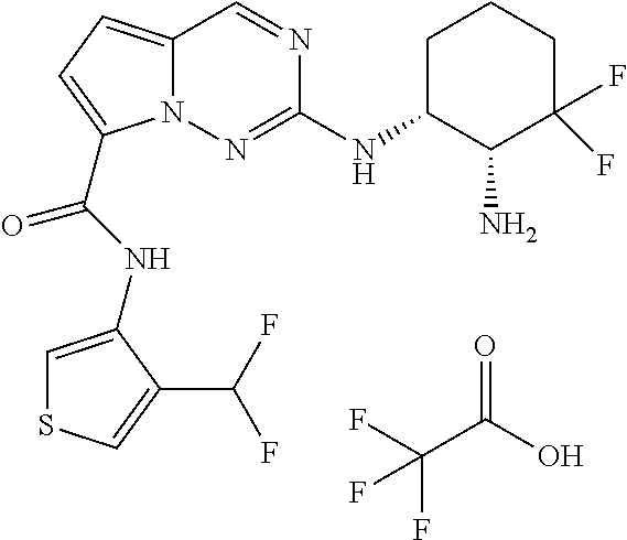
O=C(O)C(F)(F)F.N1=CC2=CC=C(C(NC3=CSC=C3C(F)F)=O)N2N=C1NC1C(N)C(F)(F)CCC1
